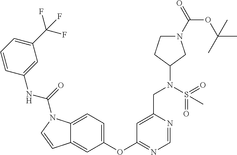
C1(OC2=NC=NC(CN(C3CCN(C(OC(C)(C)C)=O)C3)S(=O)(=O)C)=C2)=CC=C2C(=C1)C=CN2C(NC1=CC(C(F)(F)F)=CC=C1)=O
